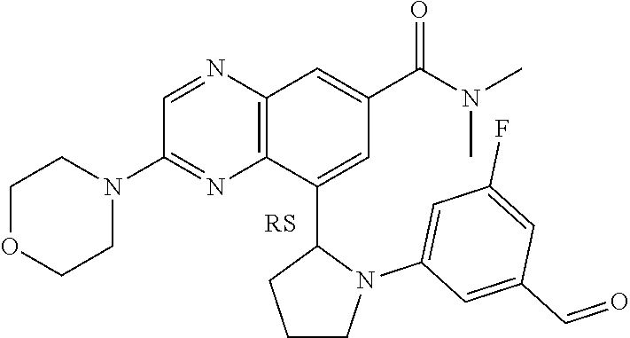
C1=NC2=C(N=C1N1CCOCC1)C(C1CCCN1C1=CC(F)=CC(C=O)=C1)=CC(C(N(C)C)=O)=C2
